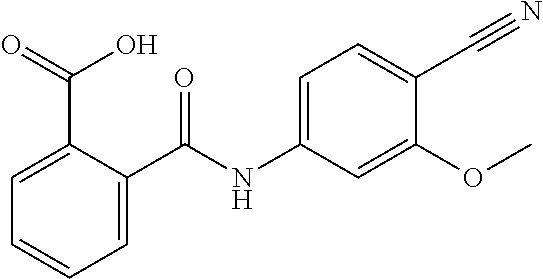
C1=CC=C(C(=O)O)C(C(=O)NC2=CC=C(C#N)C(OC)=C2)=C1
